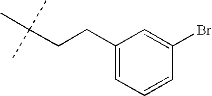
C(CCC1=CC=CC(Br)=C1)(C)(C)C
